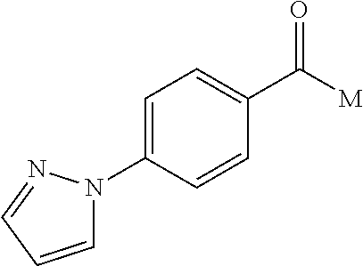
C1=CC=NN1C1=CC=C(C([M])=O)C=C1
